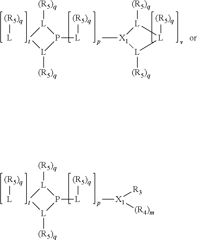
[(R5)q][L].[(R5)q][L]P1[L]([(R5)q])[t][L]1[(R5)q].[L]1([(R5)q])[L]([(R5)q])[X1](C)[L]1[(R5)q].[(R5)q][L].[(R5)q][L]P1[L]([(R5)q])[t][L]1[(R5)q].[X1](C)([R3])[(R4)m]
